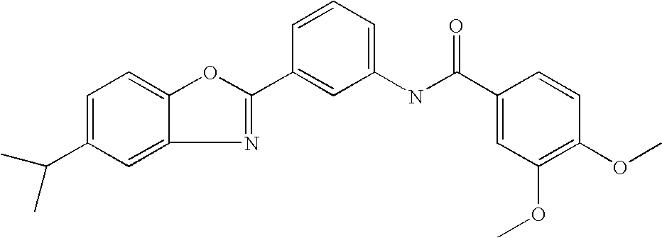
C1=CC=C(NC(=O)C2=CC(OC)=C(OC)C=C2)C=C1C1=NC2=CC(C(C)C)=CC=C2O1
